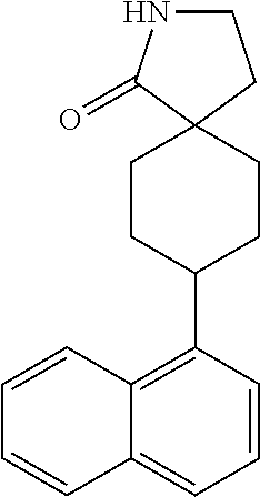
C1=CC2=C(C3CCC4(CC3)CCNC4=O)C=CC=C2C=C1
